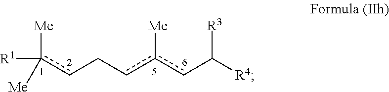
c(cCcc(cC([R4])[R3])[Me])([R1])([Me])[Me]
